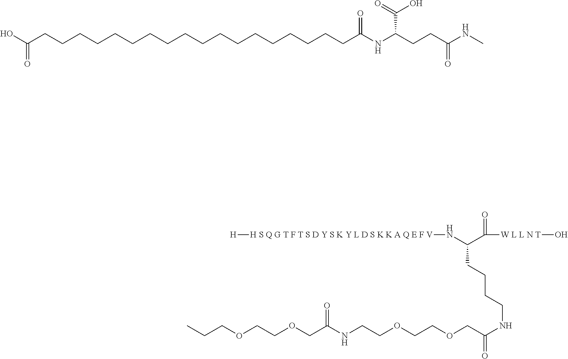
[H S Q G T F T S D Y S K Y L D S K K A Q E F V](NC(C([W L L N T]O)=O)CCCCNC(COCCOCCNC(COCCOCCC)=O)=O)[H].C(CCCCCCCCCCCCCCCCCCC(O)=O)(=O)NC(CCC(NC)=O)C(=O)O
